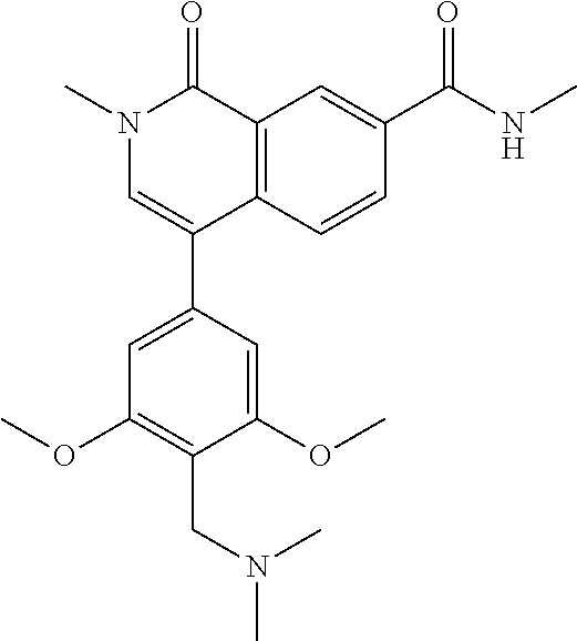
N1(C)C(=O)C2=C(C(C3=CC(OC)=C(CN(C)C)C(OC)=C3)=C1)C=CC(C(NC)=O)=C2
